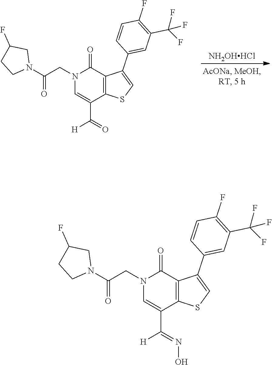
[NH2OHHCl].C1=CC(F)=C(C(F)(F)F)C=C1C1=CSC2=C1C(=O)N(CC(N1CC(F)CC1)=O)C=C2C(=O)[H].C1=CC(F)=C(C(F)(F)F)C=C1C1=CSC2=C1C(=O)N(CC(N1CC(F)CC1)=O)C=C2C(=NO)[H]
